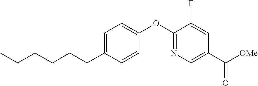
C1=C(CCCCCC)C=CC(OC2=NC=C(C([OMe])=O)C=C2F)=C1
